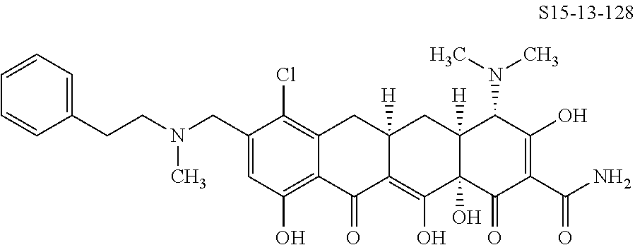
C1(CN(CCC2=CC=CC=C2)C)=CC(O)=C2C(=C1Cl)CC1([H])C(=C(O)C3(O)C([H])(C1)C(N(C)C)C(O)=C(C(N)=O)C3=O)C2=O
